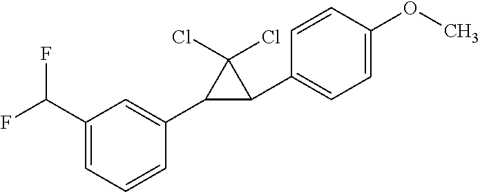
C1(C(F)F)=CC=CC(C2C(C3=CC=C(OC)C=C3)C2(Cl)Cl)=C1
